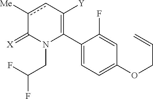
C1(C2=C([Y])cc([Me])C(=[X])N2CC(F)F)=CC=C(OCC=C)C=C1F
